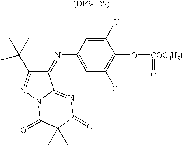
C1(=NC2=CC(Cl)=C(O[COC4H9t]=O)C(Cl)=C2)C(C(C)(C)C)=NN2C1=NC(=O)C(C)(C)C2=O
